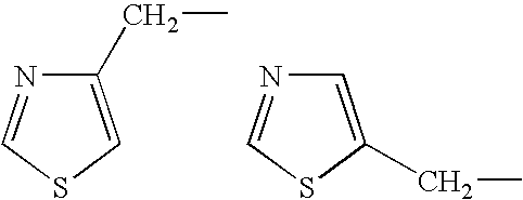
C1(CC)=CSC=N1.C1=C(CC)SC=N1
